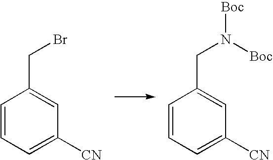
C1=CC=C([CN])C=C1CBr.C1=CC=C([CN])C=C1CN([Boc])[Boc]
